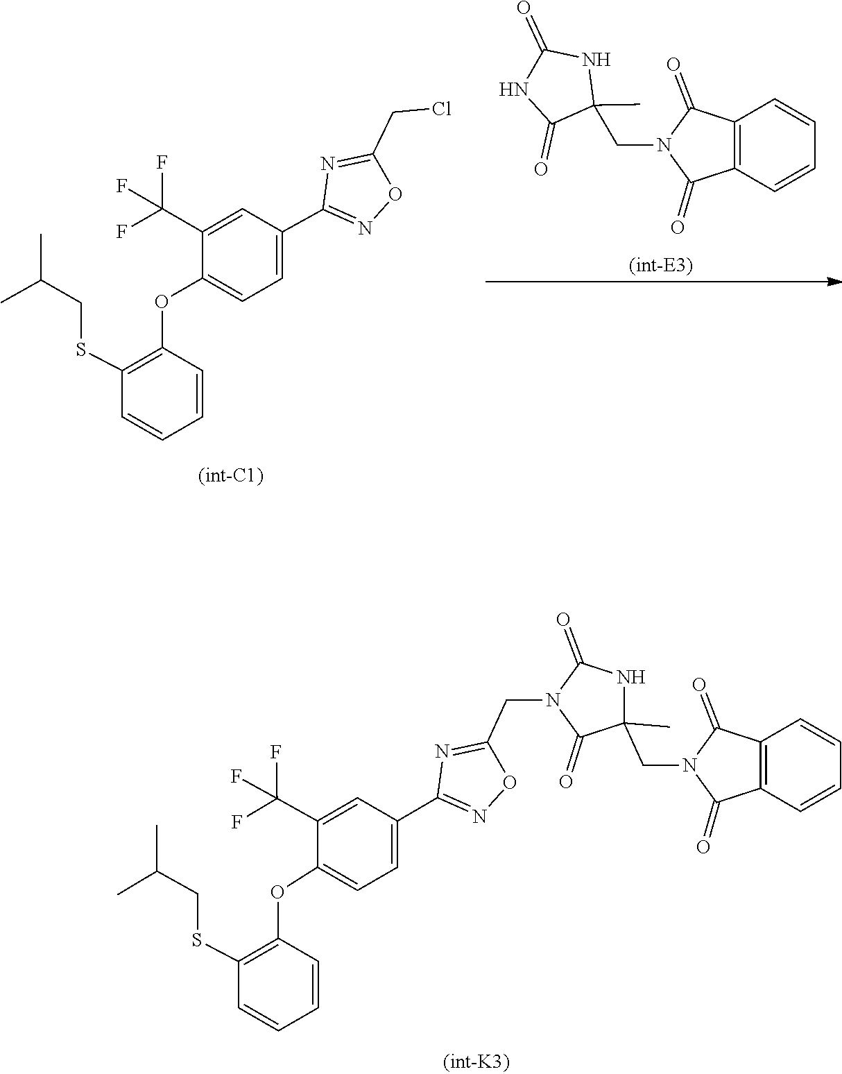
C12=C(C=CC=C1)C(=O)N(CC1(C)C(=O)NC(=O)N1)C2=O.C1(OC2=C(SCC(C)C)C=CC=C2)=CC=C(C2=NOC(CCl)=N2)C=C1C(F)(F)F.C12=C(C(=O)N(CC3(C)C(=O)N(CC4=NC(C5=CC=C(OC6=C(SCC(C)C)C=CC=C6)C(C(F)(F)F)=C5)=NO4)C(=O)N3)C1=O)C=CC=C2
